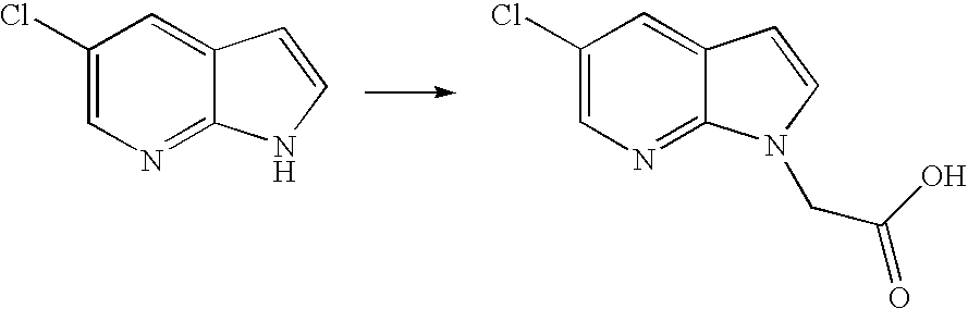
C1(Cl)=CN=C2C(=C1)C=CN2.C1(Cl)=CN=C2C(=C1)C=CN2CC(=O)O
